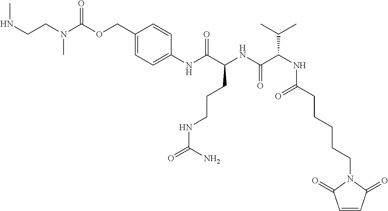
C1(COC(N(CCNC)C)=O)=CC=C(NC(C(NC(C(NC(CCCCCN2C(=O)C=CC2=O)=O)C(C)C)=O)CCCNC(=O)N)=O)C=C1
